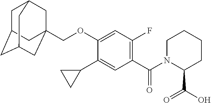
C1C2CC3CC(COC4=CC(F)=C(C(=O)N5C(C(O)=O)CCCC5)C=C4C4CC4)(CC1C3)C2
